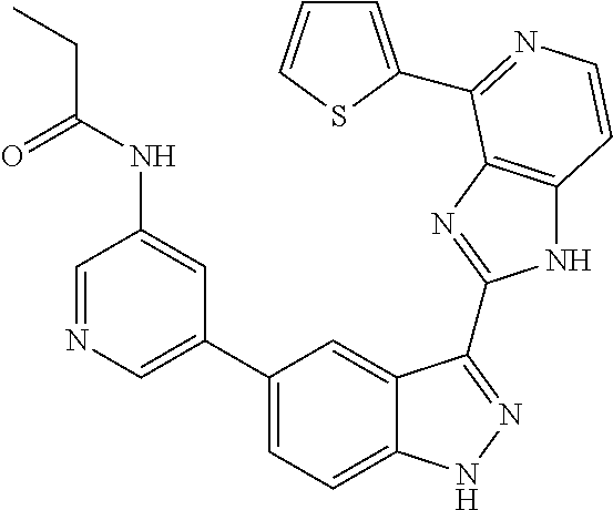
C1(C2=CN=CC(NC(=O)CC)=C2)=CC=C2C(=C1)C(C1=NC3=C(N1)C=CN=C3C1=CC=CS1)=NN2
